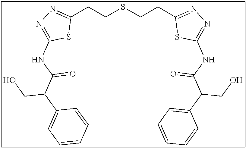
C1(CCSCCC2=NN=C(NC(C(C3=CC=CC=C3)CO)=O)S2)=NN=C(NC(C(C2=CC=CC=C2)CO)=O)S1
